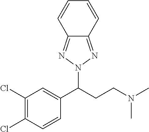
C1(Cl)=C(Cl)C=CC(C(CCN(C)C)N2N=C3C(=N2)C=CC=C3)=C1
